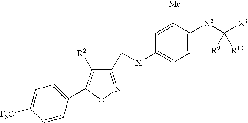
C1=C([Me])C([X2]C([X3])([R9])[R10])=CC=C1[X1]CC1=NOC(C2=CC=C([F3C])C=C2)=C1[R2]
